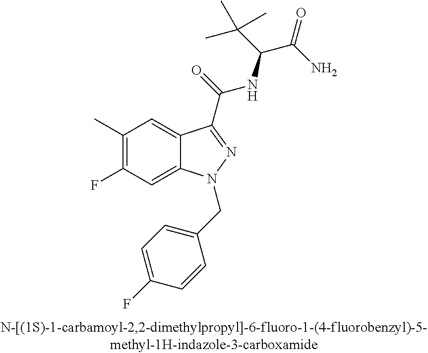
C1(C)=C(F)C=C2C(=C1)C(C(=O)NC(C(C)(C)C)C(=O)N)=NN2CC1=CC=C(F)C=C1
